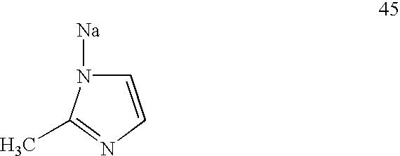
C1=CN=C(C)N1[Na]
